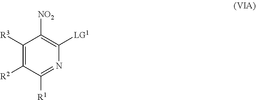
C1([R3])=C([R2])C([R1])=NC([LG1])=C1[NO2]
